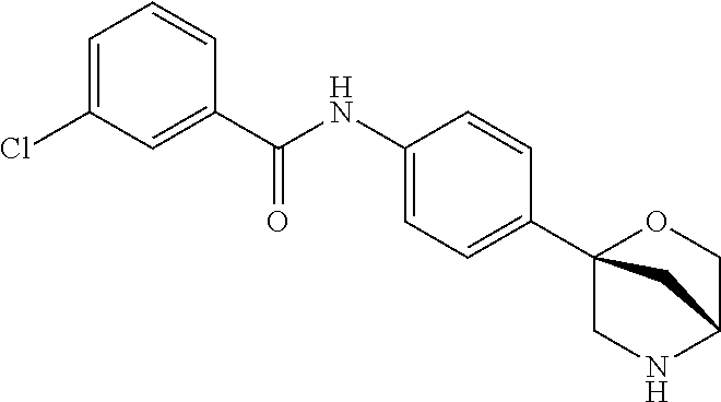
C1=C(Cl)C=C(C(NC2=CC=C(C34CNC(CO3)C4)C=C2)=O)C=C1
